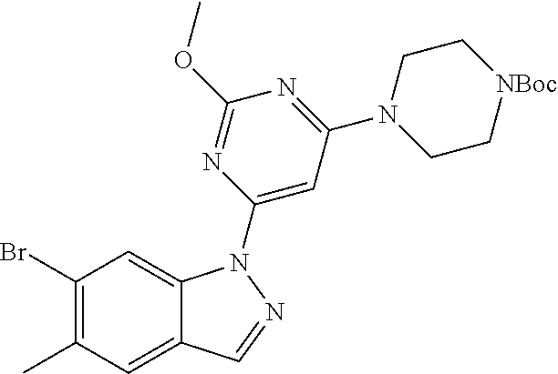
C1(Br)=C(C)C=C2C(=C1)N(C1=CC(N3CC[NBoc]CC3)=NC(OC)=N1)N=C2
